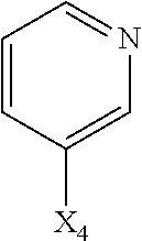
C1=CC([X4])=CN=C1
